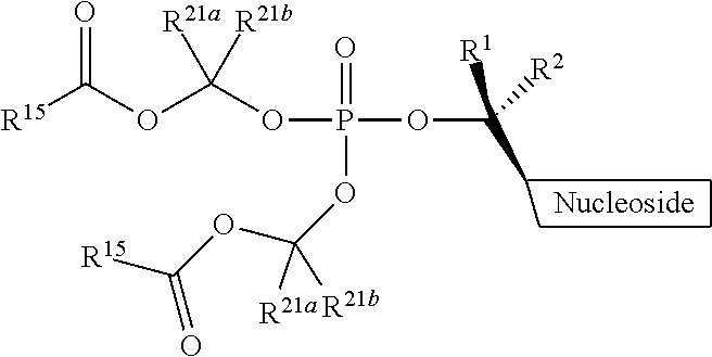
P(OC(C)([R1])[R2])(=O)(OC(OC([R15])=O)([R21a])[R21b])OC(OC([R15])=O)([R21a])[R21b]
